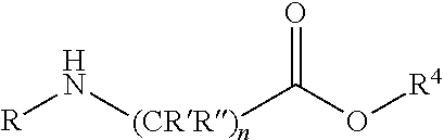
[R]N[(CRR)n]C(=O)O[R4]
